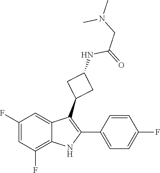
C(C(NC1CC(C2=C(C3=CC=C(F)C=C3)NC3=C(F)C=C(F)C=C23)C1)=O)N(C)C
